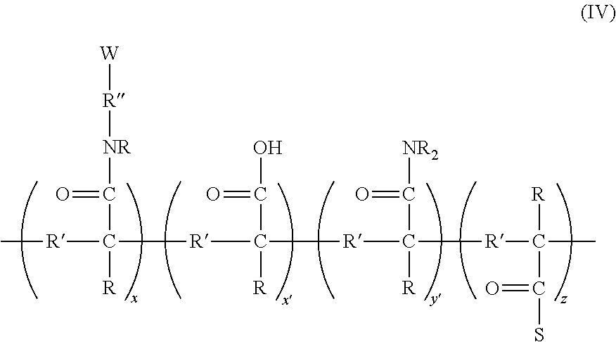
[R](C([R]C([R])(C(O)=O)[R]C([R]C(C)([R])C(S)=O)(C(=O)[NR2])[R])([R])C(=O)[NR][R][W])C
